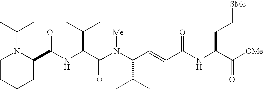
N(C(C(N(C(C(C)C)C=C(C)C(NC(C([OMe])=O)CC[SMe])=O)[Me])=O)C(C)C)C(C1N(C(C)C)CCCC1)=O
